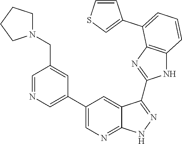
C1=NC=C(C2=CN=C3C(=C2)C(C2=NC4=C(N2)C=CC=C4C2=CSC=C2)=NN3)C=C1CN1CCCC1
